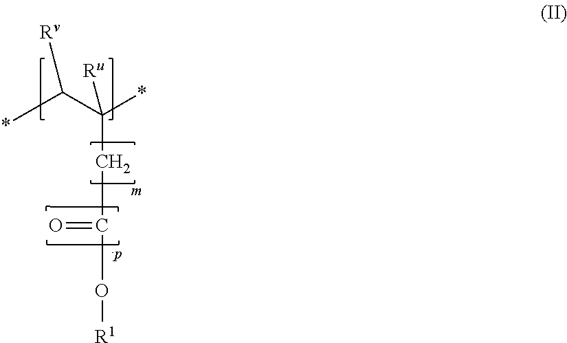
[Rv]C(C(CC(=O)O[R1])(*)[Ru])*
